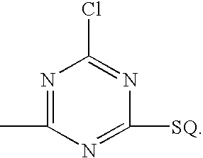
N1=C(C)N=C([SQ])N=C1Cl
